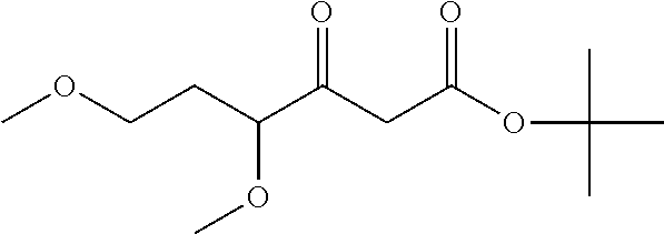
C(C(CC(OC(C)(C)C)=O)=O)(CCOC)OC
